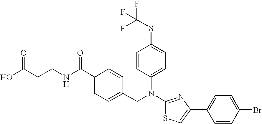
C1(C(NCCC(O)=O)=O)=CC=C(CN(C2=NC(C3=CC=C(Br)C=C3)=CS2)C2=CC=C(SC(F)(F)F)C=C2)C=C1
